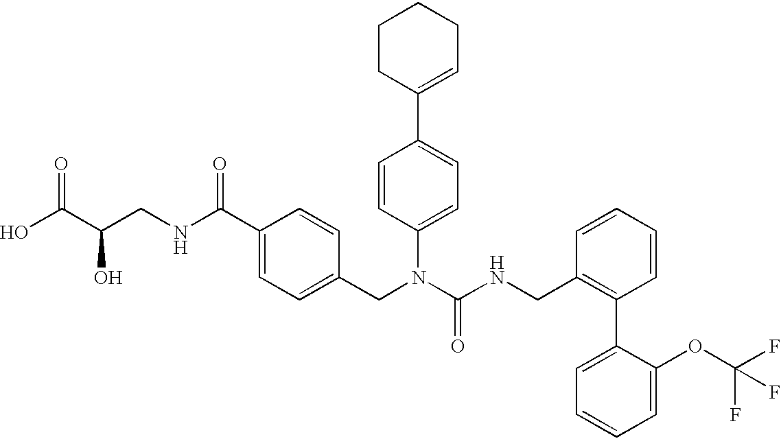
OC(C(CNC(C1=CC=C(CN(C(NCC2=C(C3=CC=CC=C3OC(F)(F)F)C=CC=C2)=O)C2=CC=C(C3=CCCCC3)C=C2)C=C1)=O)O)=O
